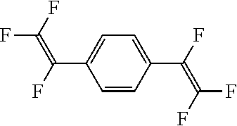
C1=CC(C(F)=C(F)F)=CC=C1C(F)=C(F)F
